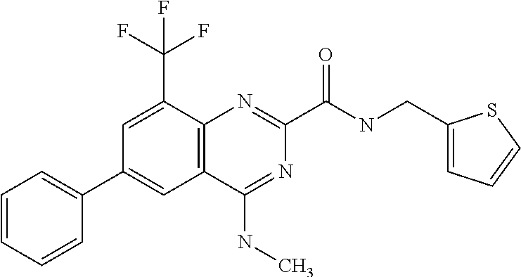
C12=C(N=C(C(NCC3=CC=CS3)=O)N=C1NC)C(C(F)(F)F)=CC(C1=CC=CC=C1)=C2
